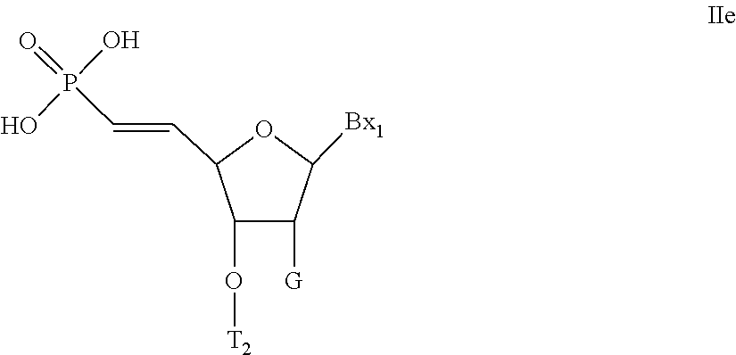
C1(C=CP(O)(=O)O)C(O[T2])C([G])C([Bx1])O1
